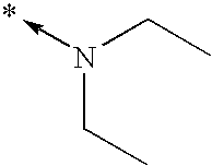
C<-N(CC)CC
